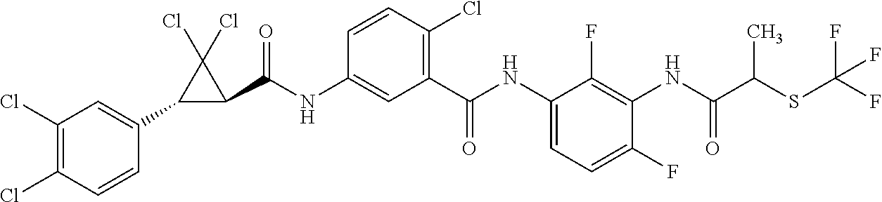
C1(Cl)=C(Cl)C=CC(C2C(C(NC3=CC(C(NC4=CC=C(F)C(NC(C(SC(F)(F)F)C)=O)=C4F)=O)=C(Cl)C=C3)=O)C2(Cl)Cl)=C1
